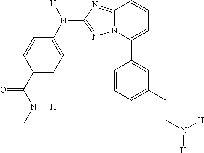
C1=CC=C(CCN([H])[H])C=C1C1=CC=CC2=NC(N(C3=CC=C(C(N([H])C)=O)C=C3)[H])=NN12
